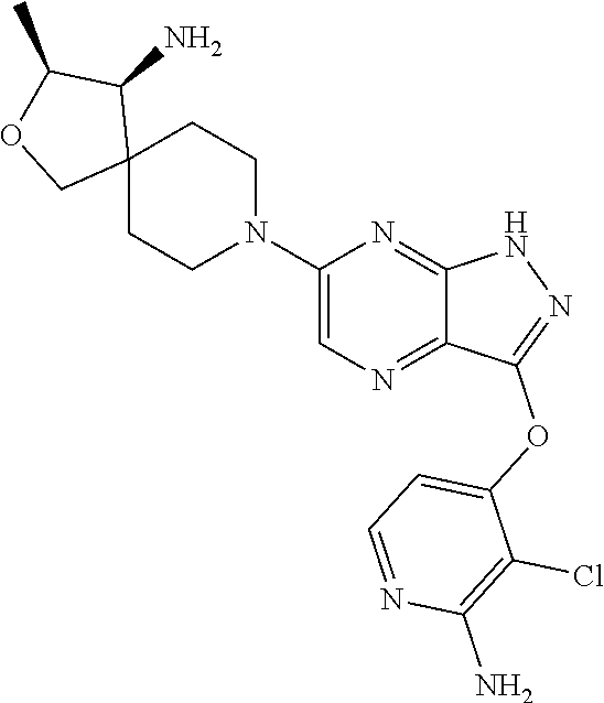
C12(CCN(C3=CN=C4C(=N3)NN=C4OC3=CC=NC(N)=C3Cl)CC1)C(N)C(C)OC2
